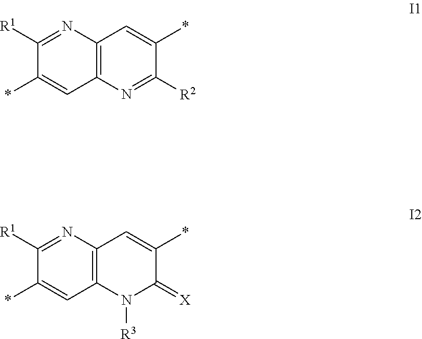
C12=C(N=C([R2])C(*)=C1)C=C(*)C([R1])=N2.C12=C(N([R3])C(=[X])C(*)=C1)C=C(*)C([R1])=N2
